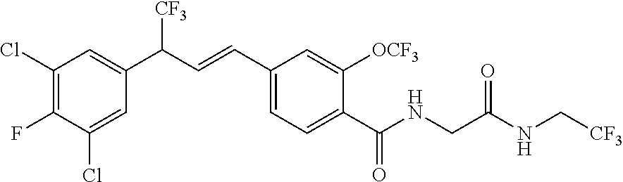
C1(Cl)=C(F)C(Cl)=CC(C(C=CC2=CC=C(C(NCC(NC[CF3])=O)=O)C([OCF3])=C2)[CF3])=C1
